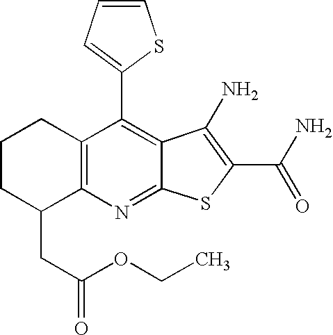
C1CC(CC(=O)OCC)C2=C(C1)C(C1=CC=CS1)=C1C(=N2)SC(C(N)=O)=C1N
